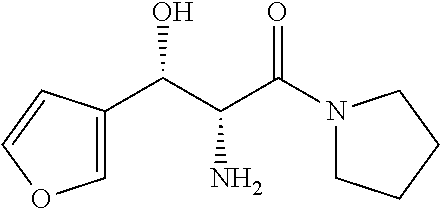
C1=C(C(C(C(N2CCCC2)=O)N)O)C=CO1
